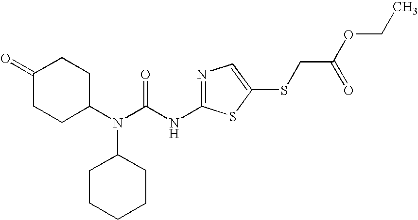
N1=C(NC(N(C2CCC(=O)CC2)C2CCCCC2)=O)SC(SCC(OCC)=O)=C1
